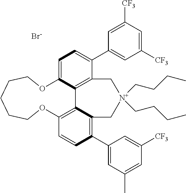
C1=C2C3=C(C(C4=CC([CF3])=CC([CF3])=C4)=C1)C[N+](CCCC)(CCCC)CC1=C(C4=CC(C)=CC([CF3])=C4)C=CC(=C31)OCCCCCO2.[Br-]
